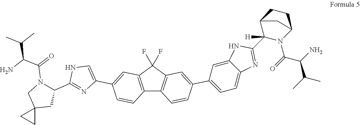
C12=C(C(F)(F)C3=C1C=CC(C1=CC=C4C(=C1)NC(C1([H])N(C(C(C(C)C)N)=O)C5CCC1C5)=N4)=C3)C=C(C1=CNC(C3N(C(C(N)C(C)C)=O)CC4(C3)CC4)=N1)C=C2
